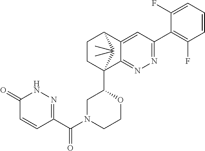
C1(F)=CC=CC(F)=C1C1=NN=C2C(=C1)C1CCC2(C2CN(C(=O)C3=NNC(=O)C=C3)CCO2)C1(C)C
